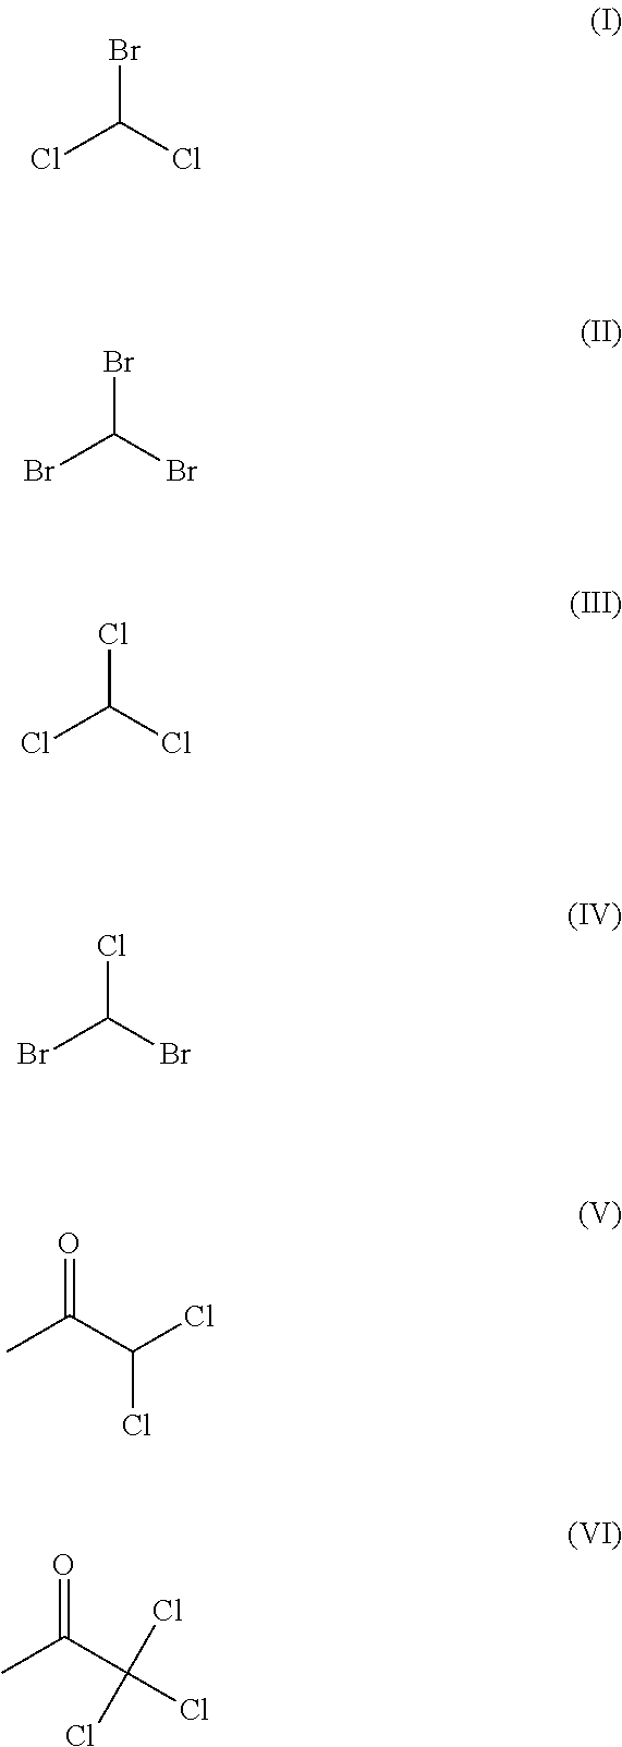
BrC(Cl)Cl.BrC(Br)Br.ClC(Cl)Cl.ClC(Br)Br.CC(C(Cl)Cl)=O.CC(C(Cl)(Cl)Cl)=O
